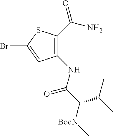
C1(C(N)=O)=C(NC(C([BocN]C)C(C)C)=O)C=C(Br)S1
